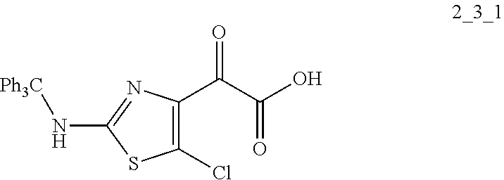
C1(Cl)=C(C(C(O)=O)=O)N=C(N[Ph3C])S1
